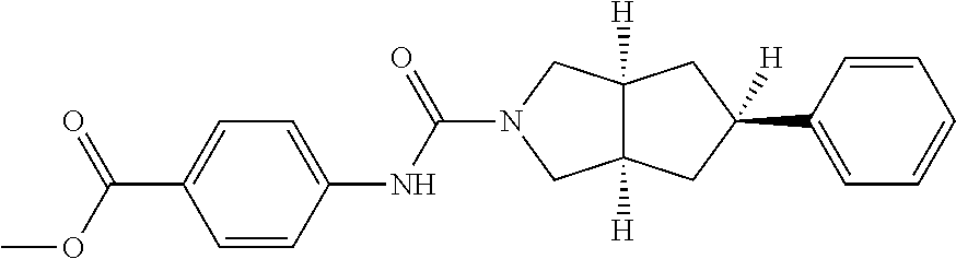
C1=CC(NC(=O)N2CC3([H])C([H])(C2)CC([H])(C2=CC=CC=C2)C3)=CC=C1C(OC)=O
